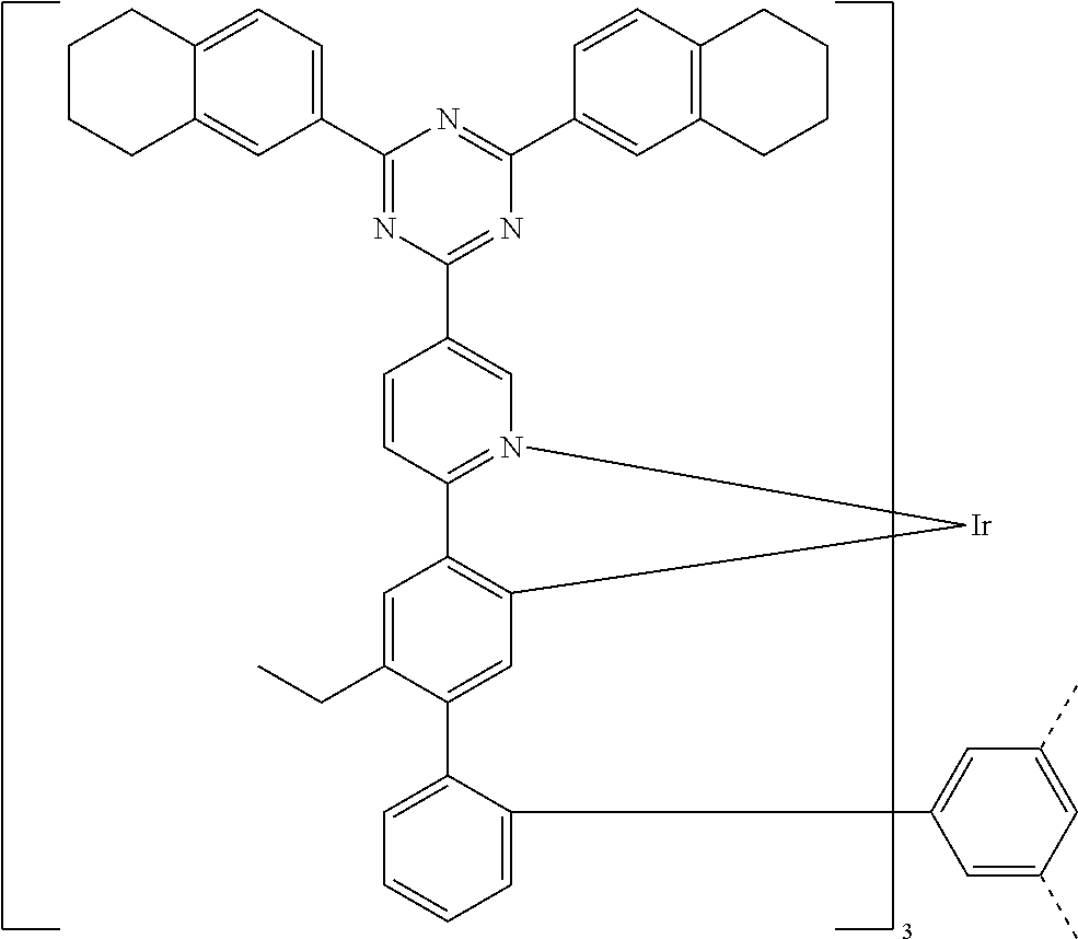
C(C1=CC2=C(C=C1C1=CC=CC=C1C1=CC(C)=CC(C)=C1)[Ir]N1=C2C=CC(C2=NC(C3=CC4=C(C=C3)CCCC4)=NC(C3=CC=C4C(=C3)CCCC4)=N2)=C1)C
